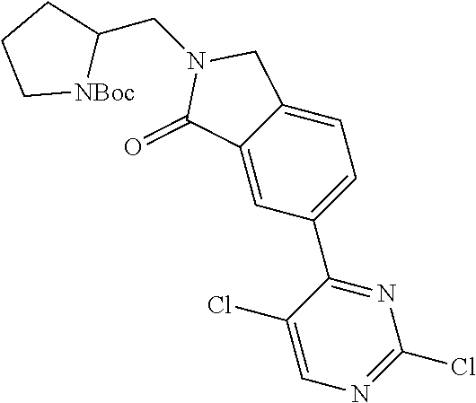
C1=C2C(=CC(C3=NC(Cl)=NC=C3Cl)=C1)C(=O)N(CC1CCC[NBoc]1)C2
